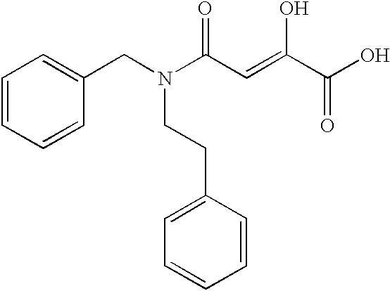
C1=CC=CC(CN(C(C=C(C(O)=O)O)=O)CCC2=CC=CC=C2)=C1
